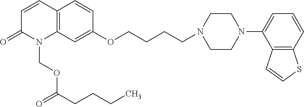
C12=C(C=C(OCCCCN3CCN(C4=CC=CC5=C4C=CS5)CC3)C=C1)N(COC(CCCC)=O)C(=O)C=C2
